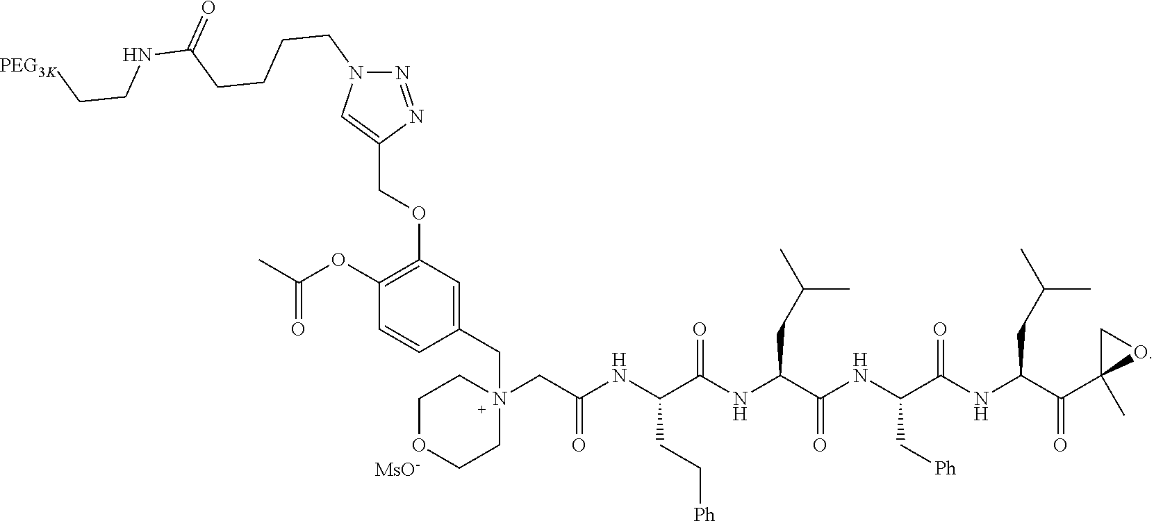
C1OCCN(CC(NC(C(NC(C(NC(C(NC(C(C2(C)OC2)=O)CC(C)C)=O)C[Ph])=O)CC(C)C)=O)CC[Ph])=O)(CC2=CC(OCC3=CN(CCCCC(NCC[PEG3K])=O)N=N3)=C(OC(C)=O)C=C2)C1.[MsO-]
